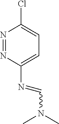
N1=NC(N=CN(C)C)=CC=C1Cl
